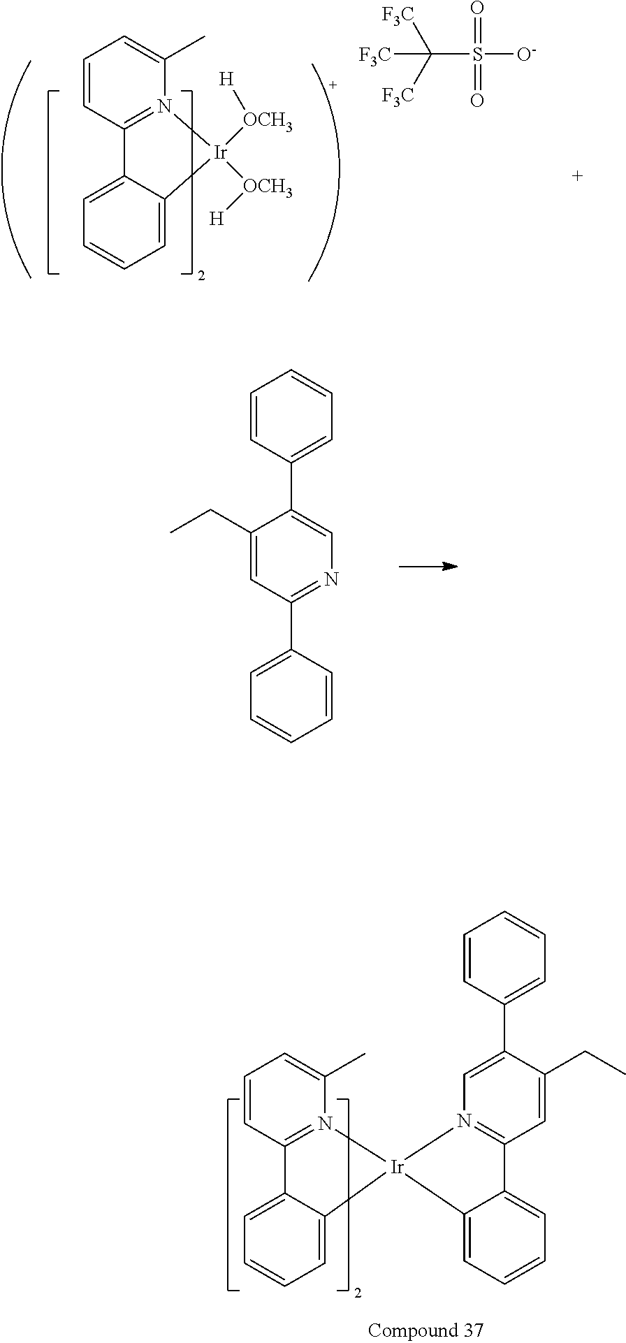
C1(C2=CC=CC=C2)=CN=C(C2=CC=CC=C2)C=C1CC.C1(CC)=CC2=N(C=C1C1=CC=CC=C1)[Ir]1(C3=CC=CC=C23)N2=C(C=CC=C2C)C2=CC=CC=C12.C(S(=O)(=O)[O-])([F3C])([F3C])[F3C].C1=CC2=N(C(C)=C1)[Ir]([OCH3][H])([OCH3][H])C1=CC=CC=C21
